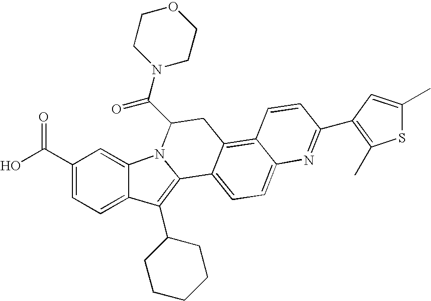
C12=C(C3CCCCC3)C3=CC=C(C(O)=O)C=C3N1C(C(N1CCOCC1)=O)CC1=C3C(=CC=C21)N=C(C1=C(C)SC(C)=C1)C=C3
